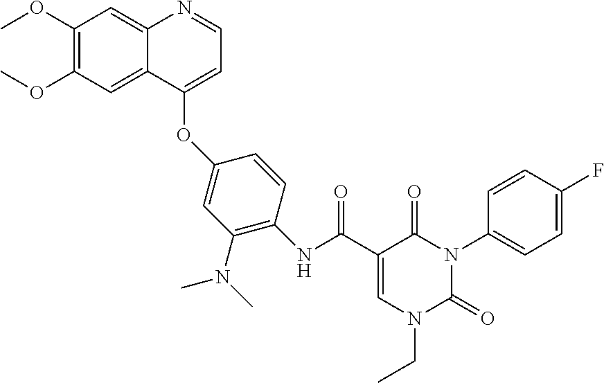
C1(OC)=C(OC)C=C2C(=C1)N=CC=C2OC1=CC(N(C)C)=C(NC(C2=CN(CC)C(=O)N(C3=CC=C(F)C=C3)C2=O)=O)C=C1
